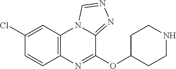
C12=C(C=C(Cl)C=C1)N1C(=NN=C1)C(OC1CCNCC1)=N2
